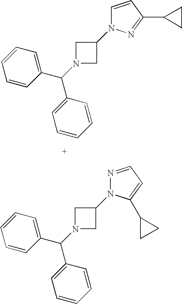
C1=CC(C(N2CC(N3C=CC(C4CC4)=N3)C2)C2=CC=CC=C2)=CC=C1.C1=CC(C(N2CC(N3N=CC=C3C3CC3)C2)C2=CC=CC=C2)=CC=C1
